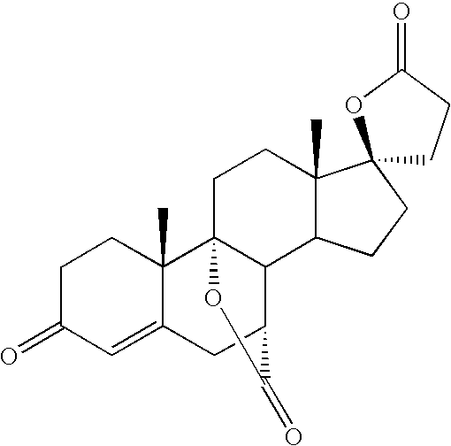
C1C(=O)C=C2C(C)(C1)C13C(C(C2)C(=O)O1)C1C(C)(CC3)C2(CC1)CCC(=O)O2
